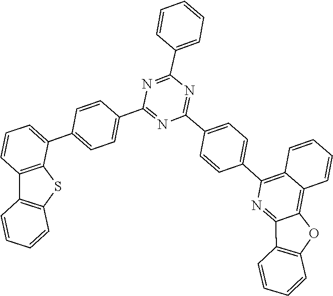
C1(C2=CC=CC3=C2SC2=C3C=CC=C2)=CC=C(C2=NC(C3=CC=C(C4=C5C=CC=CC5=C5C(=N4)C4=C(O5)C=CC=C4)C=C3)=NC(C3=CC=CC=C3)=N2)C=C1
